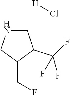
C1NCC(CF)C1C(F)(F)F.[H]Cl
